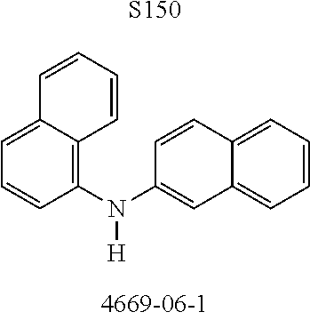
C1(N(C2=CC3=CC=CC=C3C=C2)[H])=C2C(=CC=C1)C=CC=C2.[S150]
